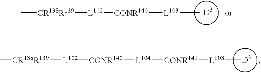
[D3].C[CR138R139][L102][CONR140][L103]C.[D3].C[CR138R139][L102][CONR140][L104][CONR141][L103]C
